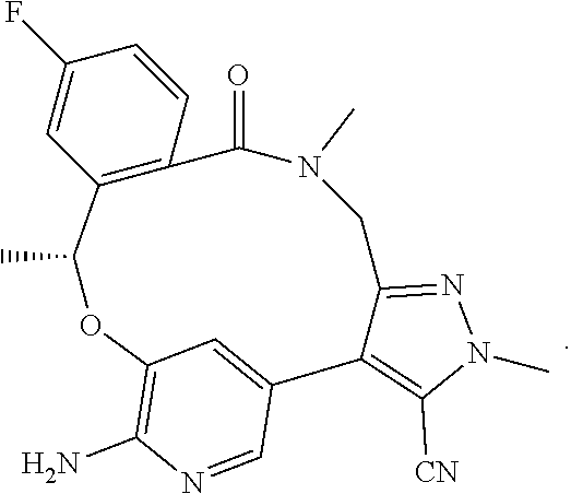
C12=C(C=CC(F)=C1)C(=O)N(C)CC1=NN(C)C([CN])=C1C1=CC(=C(N)N=C1)OC2C
